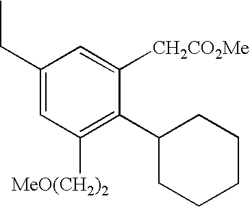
CCC1=CC([MeO(CH2)2])=C(C2CCCCC2)C([CH2CO2Me])=C1
